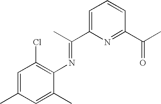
C1=C(C)C=C(C)C(N=C(C2=CC=CC(C(=O)C)=N2)C)=C1Cl
